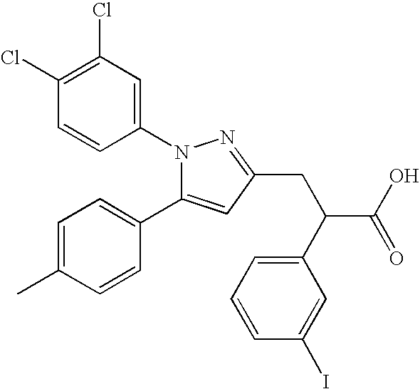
N1(C2=CC(Cl)=C(Cl)C=C2)C(C2=CC=C(C)C=C2)=CC(CC(C2=CC=CC(I)=C2)C(=O)O)=N1
